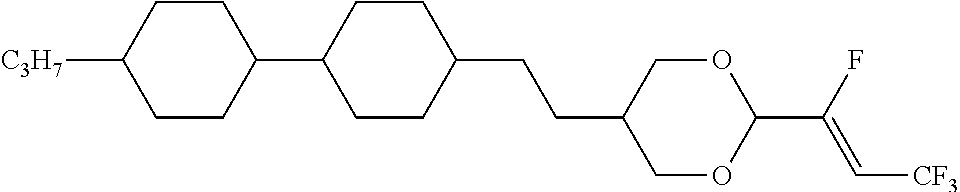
C1CC(C2CCC(CCC3COC(C(F)=C[CF3])OC3)CC2)CCC1[C3H7]
